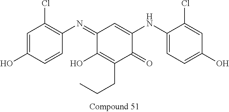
C1(=NC2=C(Cl)C=C(O)C=C2)C(O)=C(CCC)C(=O)C(NC2=CC=C(O)C=C2Cl)=C1
